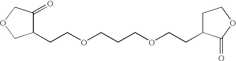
C(COCCCOCCC1CCOC1=O)C1C(=O)COC1
